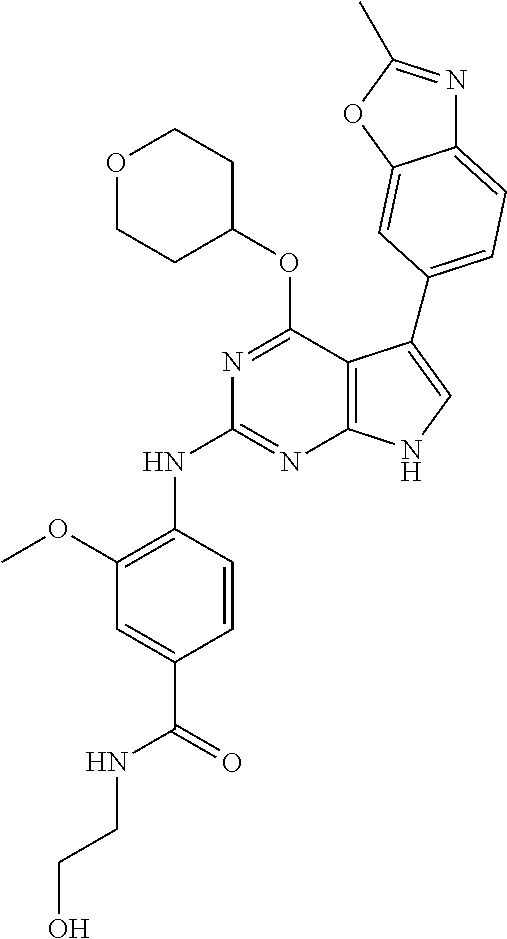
C1(OC)=C(NC2=NC3=C(C(OC4CCOCC4)=N2)C(C2=CC=C4N=C(C)OC4=C2)=CN3)C=CC(C(=O)NCCO)=C1
